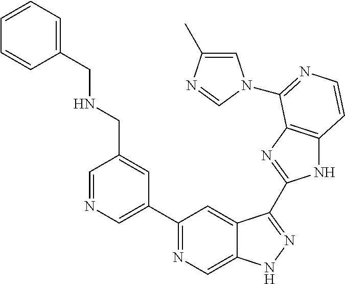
C1=NC=C(C2=NC=C3C(=C2)C(C2=NC4=C(N2)C=CN=C4N2C=C(C)N=C2)=NN3)C=C1CNCC1=CC=CC=C1
